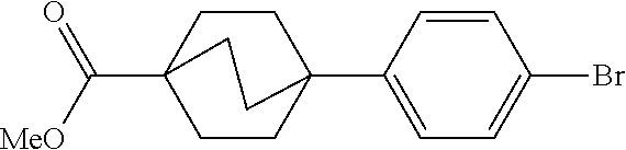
C1CC2(C3=CC=C(Br)C=C3)CCC1(C(=O)[MeO])CC2
